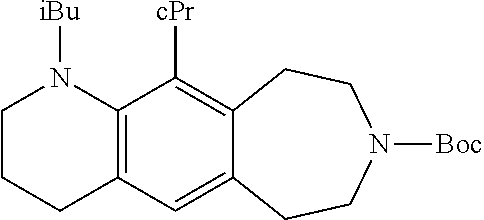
C12=C(C([cPr])=C3C(=C1)CCN([Boc])CC3)N([iBu])CCC2
